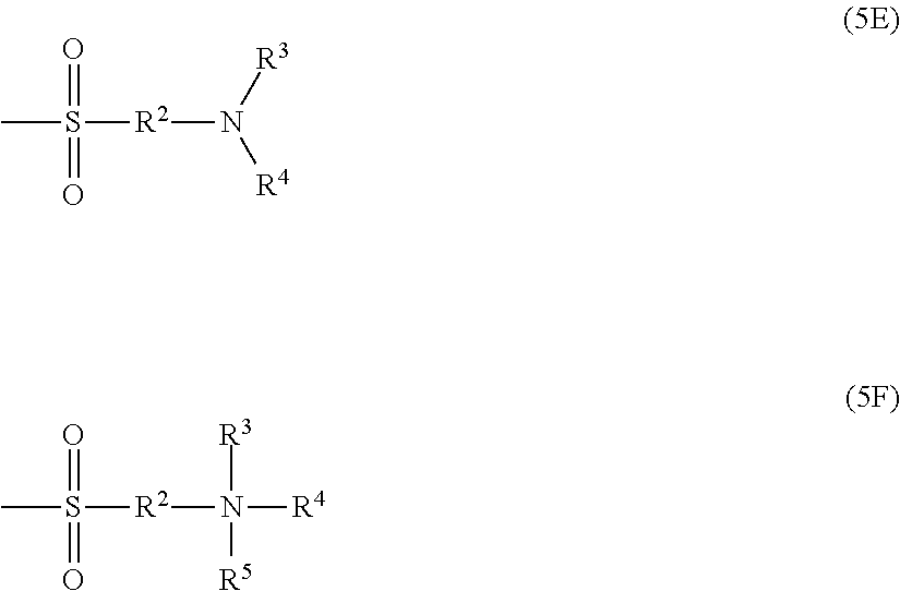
CS(=O)(=O)[R2]N([R4])[R3].CS(=O)(=O)[R2]N([R5])([R3])[R4]
